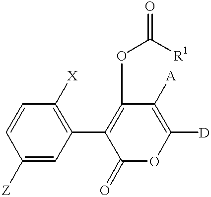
C1(C2=C([X])C=CC([Z])=C2)=C(OC([R1])=O)C([A])=C([D])OC1=O
